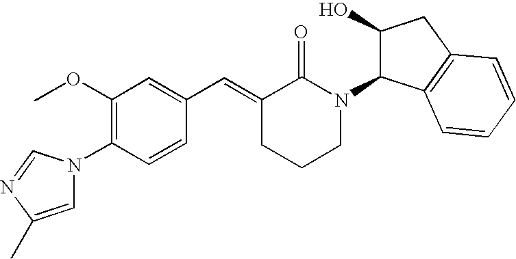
C1(OC)=C(N2C=C(C)N=C2)C=CC(C=C2CCCN(C3C(O)CC4=C3C=CC=C4)C2=O)=C1
